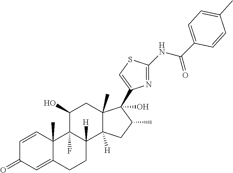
C1=CC2(C)C(=CC1=O)CCC1([H])C2(F)C(O)CC2(C)C1([H])CC(C)C2(O)C1=CSC(NC(=O)C2=CC=C(C)C=C2)=N1
